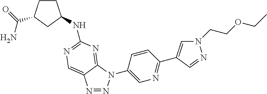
N1=NN(C2=CN=C(C3=CN(CCOCC)N=C3)C=C2)C2=NC(NC3CCC(C(=O)N)C3)=NC=C12
